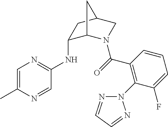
C1=C(C)N=CC(NC2C3N(C(=O)C4=C(N5N=CC=N5)C(F)=CC=C4)CC(C2)C3)=N1
